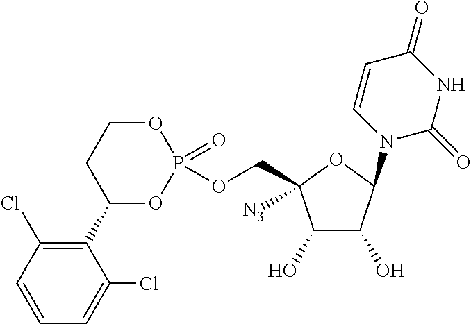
C1(O)C(O)C(N2C=CC(=O)NC2=O)OC1(COP1(=O)OCCC(C2=C(Cl)C=CC=C2Cl)O1)[N3]
